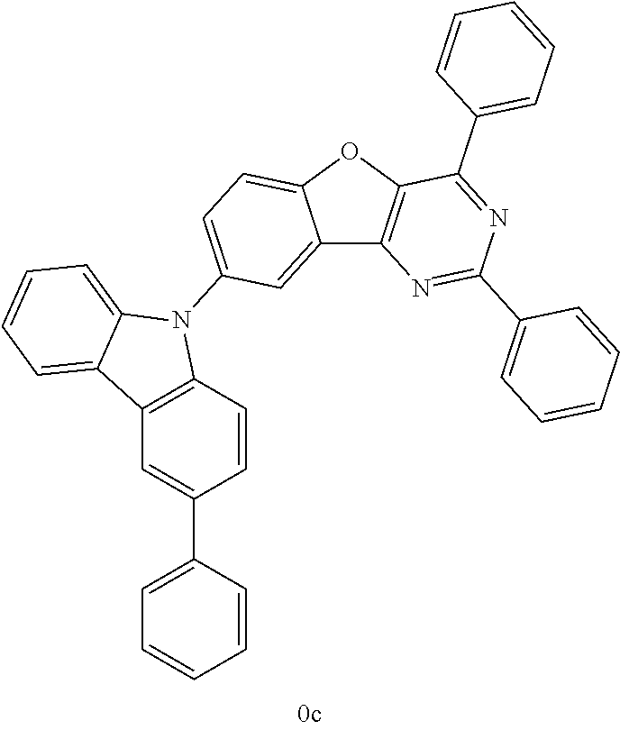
C12=CC(N3C4=CC=CC=C4C4=C3C=CC(C3=CC=CC=C3)=C4)=CC=C1OC1=C2N=C(C2=CC=CC=C2)N=C1C1=CC=CC=C1
